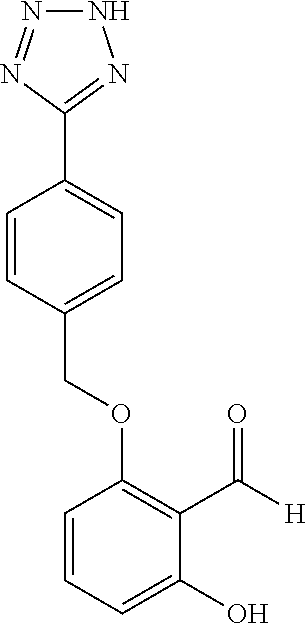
C1=CC(COC2=C(C([H])=O)C(O)=CC=C2)=CC=C1C1=NNN=N1
